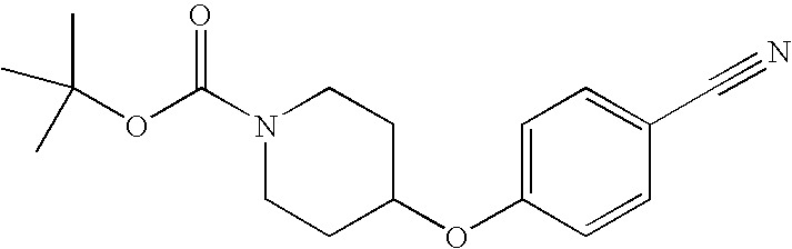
N1(C(OC(C)(C)C)=O)CCC(OC2=CC=C(C#N)C=C2)CC1
